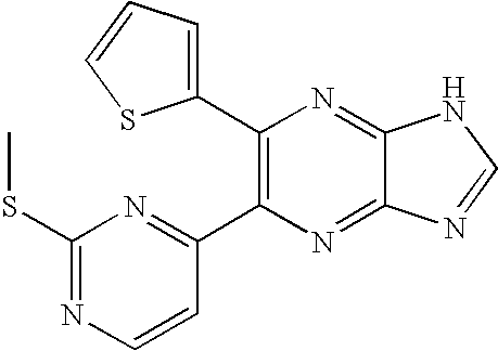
C1(C2=C(C3=NC(SC)=NC=C3)N=C3C(=N2)NC=N3)=CC=CS1
